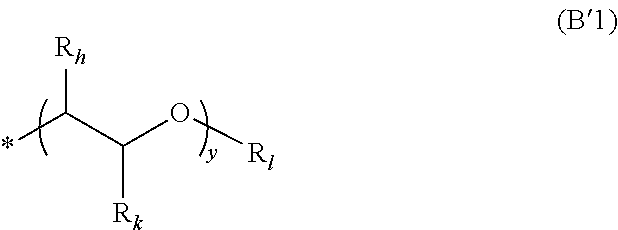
*C(C(O[Rl])[Rk])[Rh]
